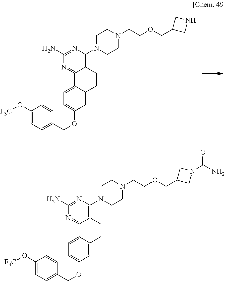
C1=C2C(=CC(OCC3=CC=C(O[F3C])C=C3)=C1)CCC1=C(N3CCN(CCOCC4CNC4)CC3)N=C(N)N=C21.C1(COCCN2CCN(C3=C4C(=NC(N)=N3)C3=CC=C(OCC5=CC=C(O[F3C])C=C5)C=C3CC4)CC2)CN(C(N)=O)C1
